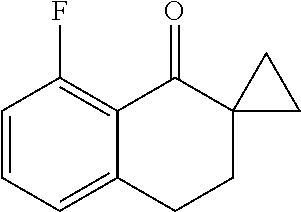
C1=CC=C2C(=C1F)C(=O)C1(CC2)CC1
